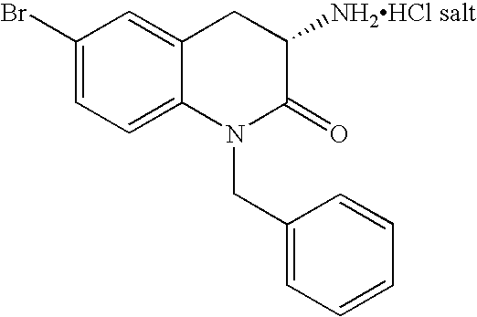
C1(Br)=CC=C2C(=C1)CC([NH2HCl salt])C(=O)N2CC1=CC=CC=C1
